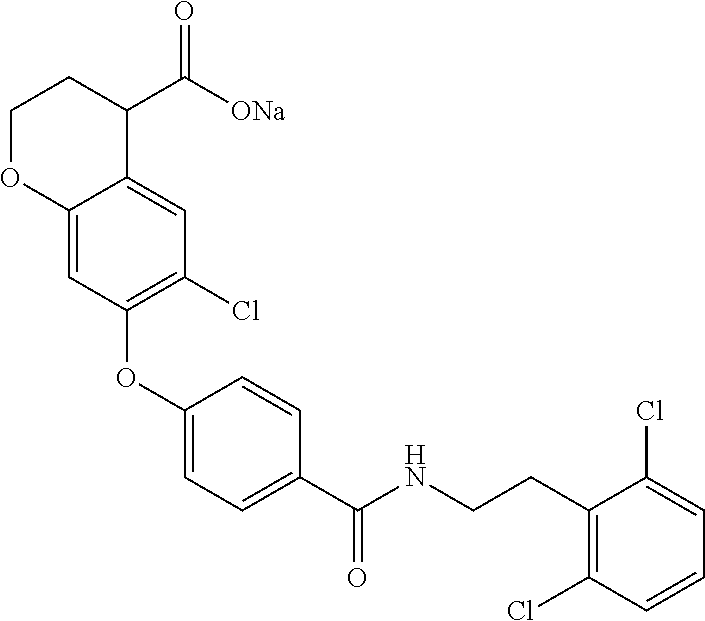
C1(OC2=C(Cl)C=C3C(=C2)OCCC3C([ONa])=O)=CC=C(C(NCCC2=C(Cl)C=CC=C2Cl)=O)C=C1
